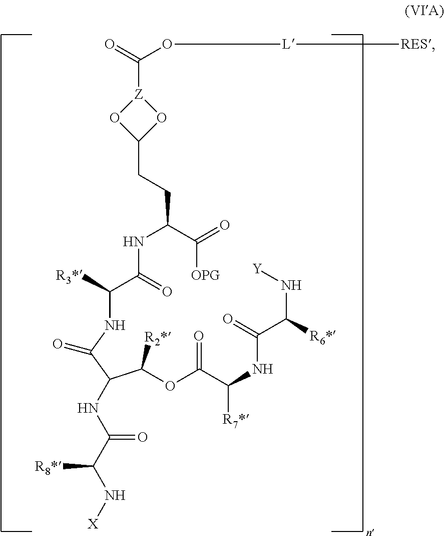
[Z]1(C(=O)O[L][RES])OC(CCC(NC(=O)C([R3*])NC(C(C([R2*])OC(C(NC(=O)C([R6*])N[Y])[R7*])=O)NC(C([R8*])N[X])=O)=O)C([OPG])=O)O1
